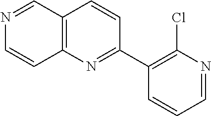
C12=C(N=C(C3=C(Cl)N=CC=C3)C=C1)C=CN=C2
